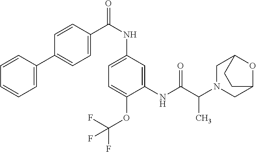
C1=C(C2=CC=C(C(NC3=CC=C(OC(F)(F)F)C(NC(C(N4CC5OC(C4)CC5)C)=O)=C3)=O)C=C2)C=CC=C1
